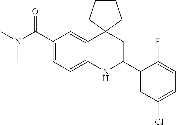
C1(C(N(C)C)=O)=CC=C2C(=C1)C1(CC(C3=CC(Cl)=CC=C3F)N2)CCCC1
